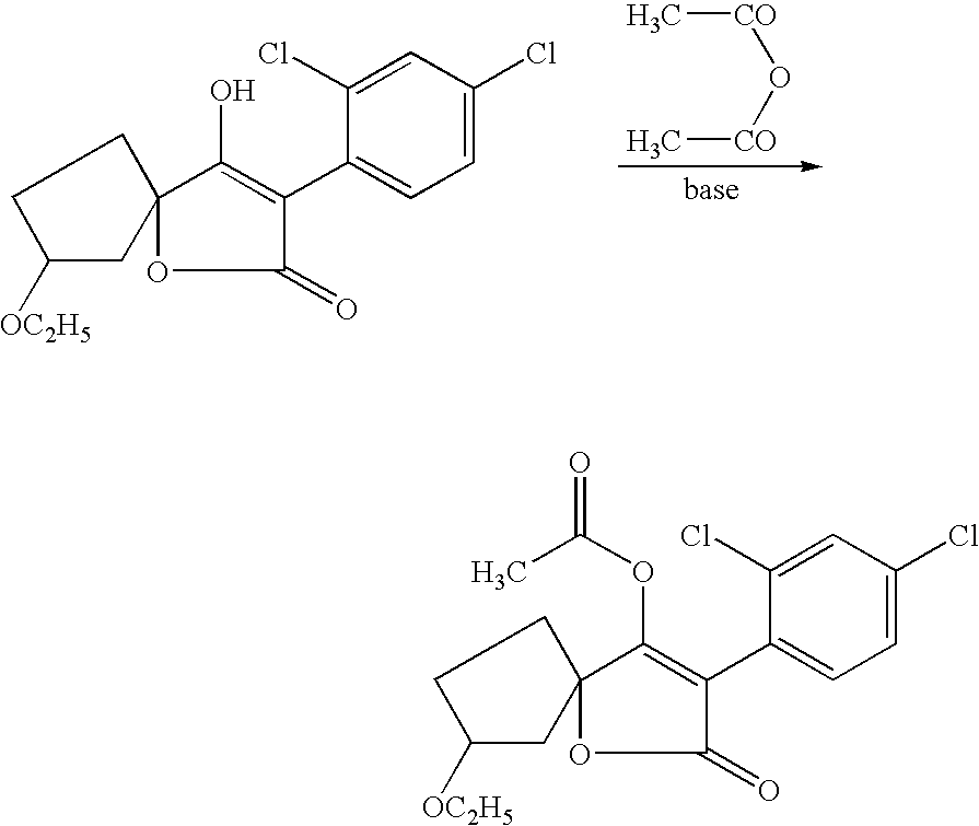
C1=C(Cl)C(C2=C(O)C3(OC2=O)CC([OC2H5])CC3)=CC=C1Cl.C[CO]O[CO]C.C1=C(Cl)C(C2=C(OC(=O)C)C3(OC2=O)CC([OC2H5])CC3)=CC=C1Cl
